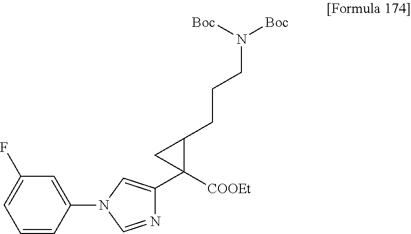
C1=C(F)C=C(N2C=C(C3([COOEt])C(CCCN([Boc])[Boc])C3)N=C2)C=C1
